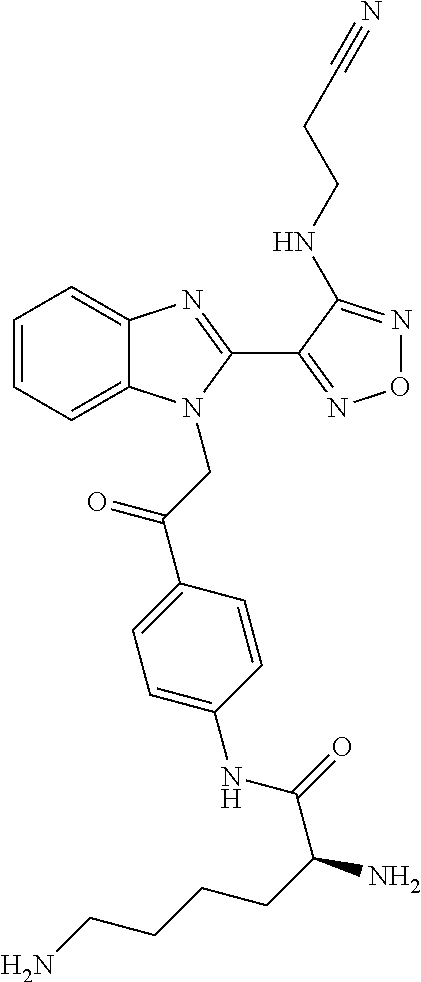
C1=CC=C2C(=C1)N=C(C1=NON=C1NCCC#N)N2CC(C1=CC=C(NC(=O)C(N)CCCCN)C=C1)=O
